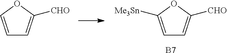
C1=COC([CHO])=C1.C1=C([Me3Sn])OC([CHO])=C1.[B7]
